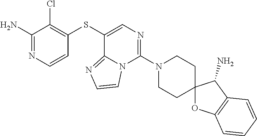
C1(N)=NC=CC(SC2=CN=C(N3CCC4(CC3)OC3=C(C4N)C=CC=C3)N3C2=NC=C3)=C1Cl
